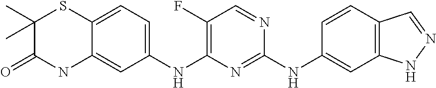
C1(NC2=NC(NC3=CC=C4C(=C3)NC(=O)C(C)(C)S4)=C(F)C=N2)=CC2=C(C=C1)C=NN2
